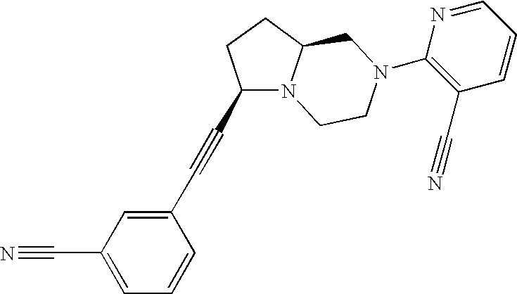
C1(C#CC2=CC(C#N)=CC=C2)N2C(CC1)CN(C1=C(C#N)C=CC=N1)CC2
